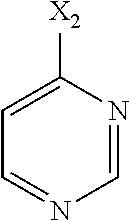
C1=C([X2])N=CN=C1
